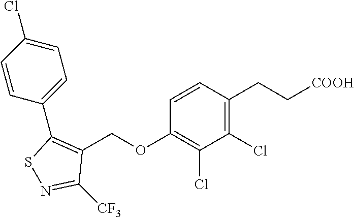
C1(OCC2=C(C3=CC=C(Cl)C=C3)SN=C2[CF3])=C(Cl)C(Cl)=C(CC[COOH])C=C1
